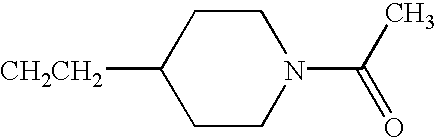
C1CN(C(C)=O)CCC1[CH2CH2]
